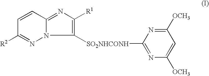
C1([SO2NHCONH]C2=NC([OCH3])=CC([OCH3])=N2)=C([R1])N=C2N1N=C([R2])C=C2
